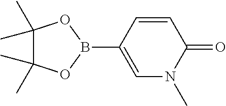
C1=CC(B2OC(C)(C)C(C)(C)O2)=CN(C)C1=O
